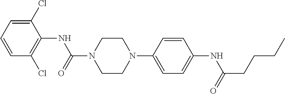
C1(Cl)=CC=CC(Cl)=C1NC(N1CCN(C2=CC=C(NC(CCCC)=O)C=C2)CC1)=O
